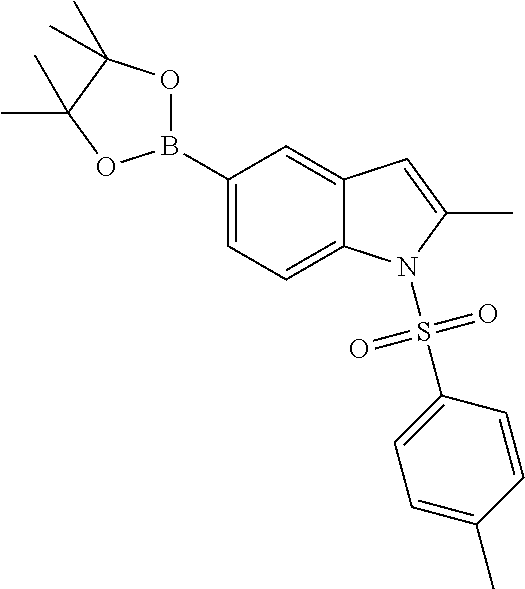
B1(C2=CC=C3C(=C2)C=C(C)N3S(C2=CC=C(C)C=C2)(=O)=O)OC(C)(C)C(C)(C)O1
